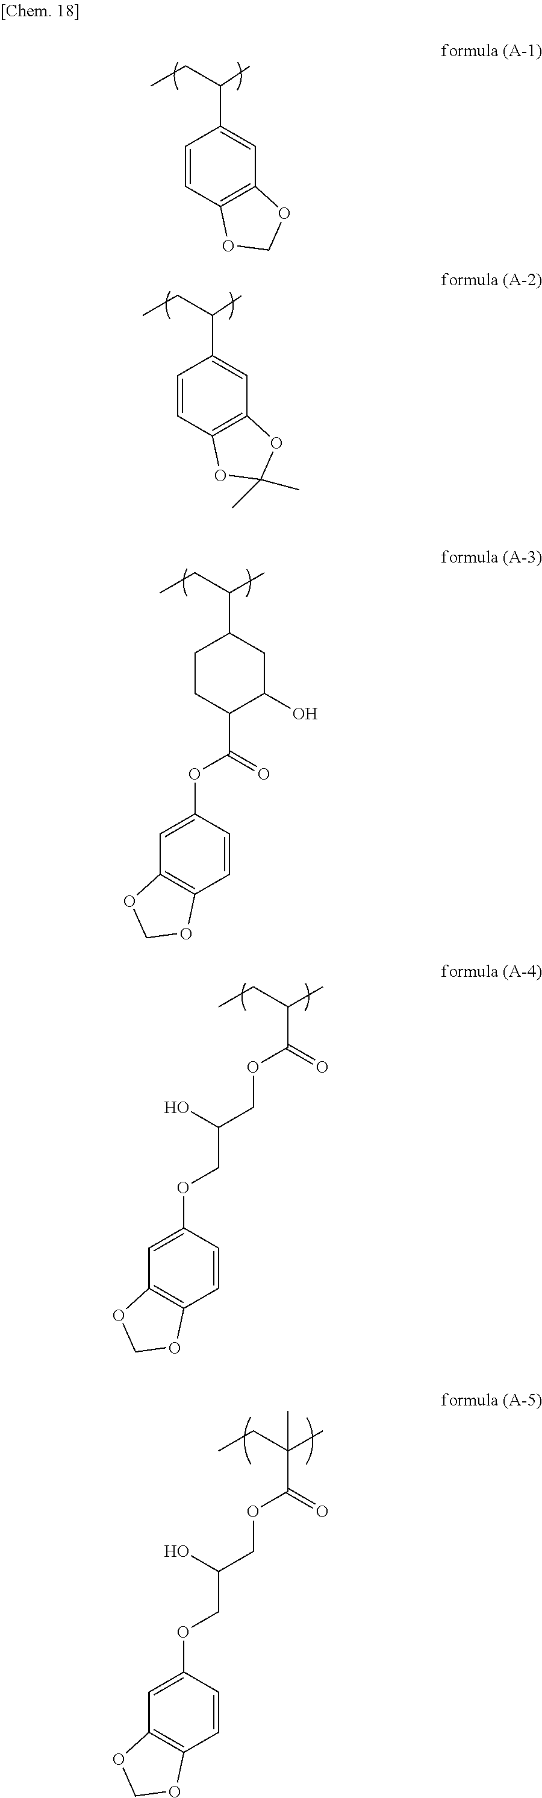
CCC(C)C1=CC2=C(C=C1)OCO2.CCC(C)C1=CC2=C(C=C1)OC(C)(C)O2.CCC(C)C1CCC(C(=O)OC2=CC3=C(C=C2)OCO3)C(O)C1.CCC(C)(C(=O)OCC(COC1=CC2=C(C=C1)OCO2)O)C.CCC(C)C(=O)OCC(COC1=CC2=C(C=C1)OCO2)O
